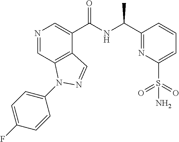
N1=CC2=C(C(C(NC(C3=NC(S(=O)(=O)N)=CC=C3)C)=O)=C1)C=NN2C1=CC=C(F)C=C1
